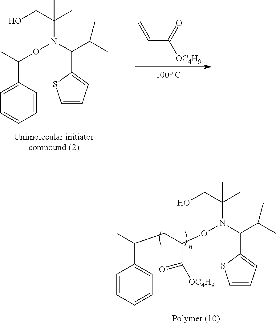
OCC(C)(C)N(C(C(C)C)C1=CC=CS1)OC(C(=O)[OC4H9])CC(C)C1=CC=CC=C1.OCC(C)(C)N(C(C(C)C)C1=CC=CS1)OC(C)C1=CC=CC=C1.C=CC([OC4H9])=O
